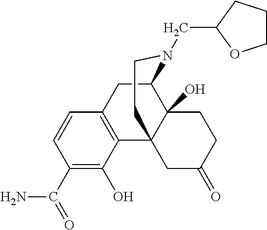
C1(C(N)=O)=C(O)C2=C(C=C1)CC1C3(O)C2(CC(=O)CC3)CCN1CC1CCCO1
